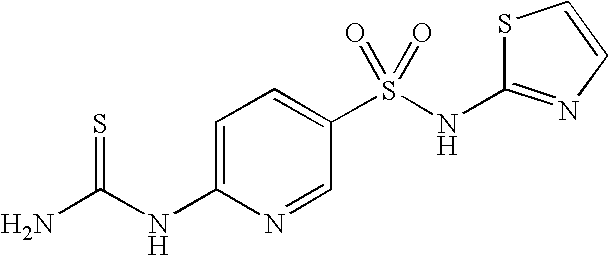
S1C(NS(C2=CC=C(NC(=S)N)N=C2)(=O)=O)=NC=C1
